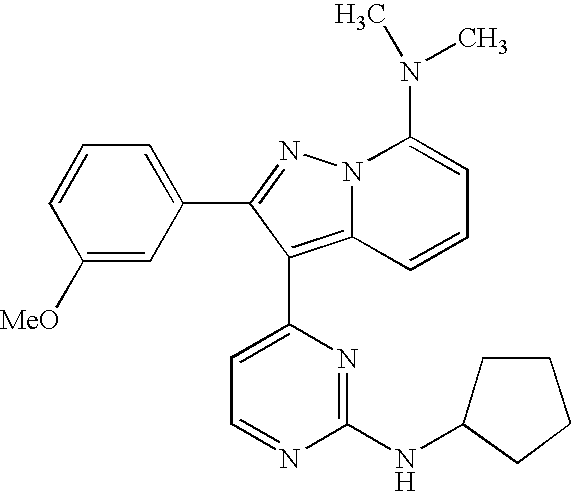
C1([MeO])=CC(C2=NN3C(=C2C2=CC=NC(NC4CCCC4)=N2)C=CC=C3N(C)C)=CC=C1
